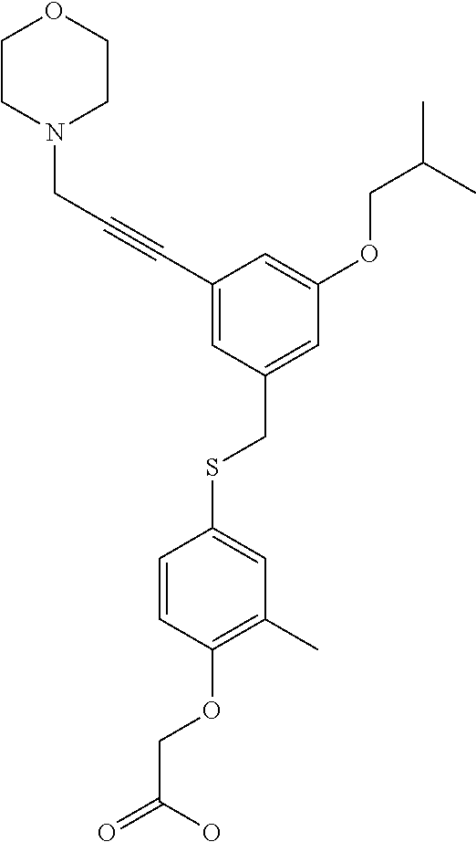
C1(C#CCN2CCOCC2)=CC(CSC2=CC(C)=C(OCC(=O)O)C=C2)=CC(OCC(C)C)=C1
